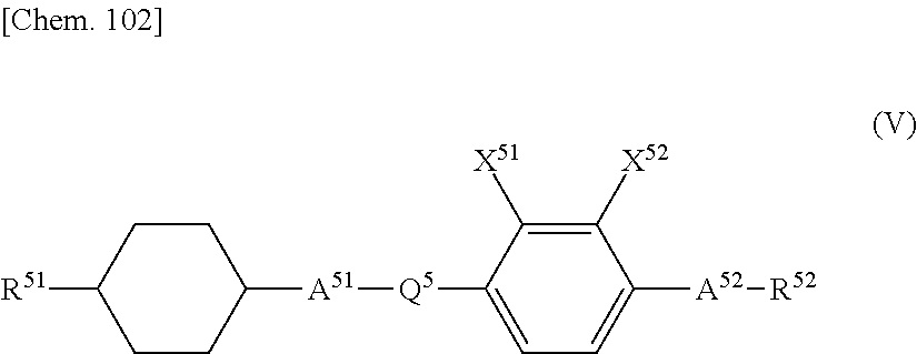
C1CC([A51][Q5]C2=CC=C([A52][R52])C([X52])=C2[X51])CCC1[R51]
